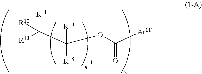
[R11]C([R12])([R13])C(OC(=O)[Ar11])([R14])[R15]
